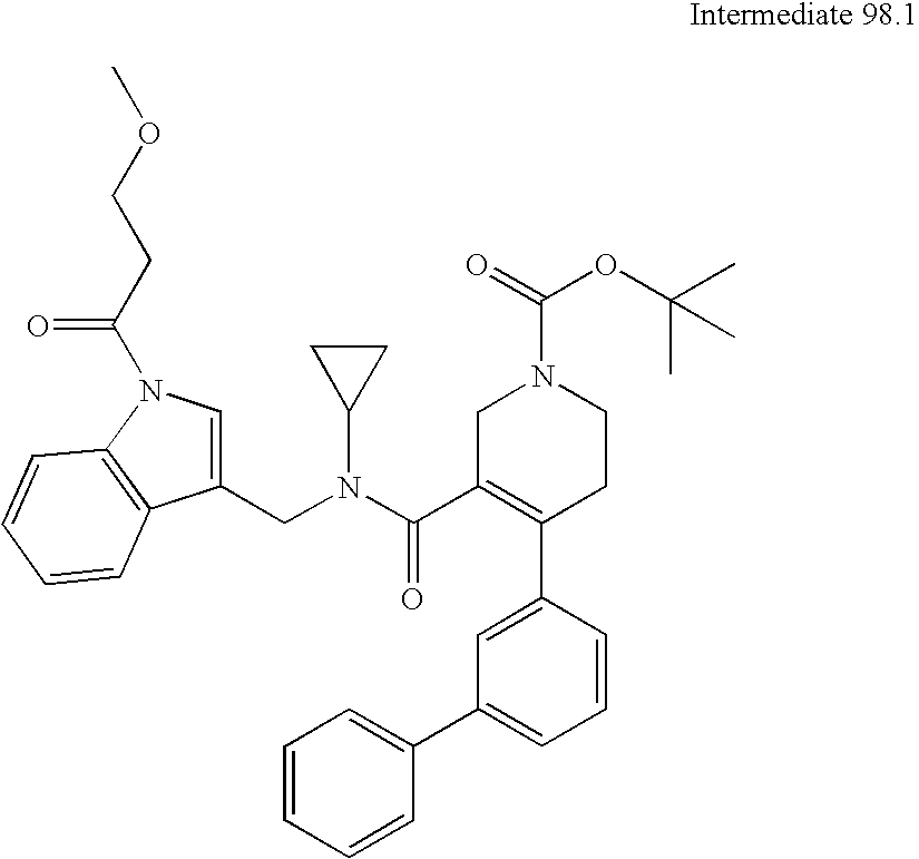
C1=CC(C2=C(C(=O)N(C3CC3)CC3=CN(C(CCOC)=O)C4=C3C=CC=C4)CN(C(=O)OC(C)(C)C)CC2)=CC(C2=CC=CC=C2)=C1
